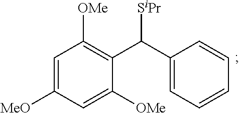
C1([MeO])=CC([OMe])=C(C(C2=CC=CC=C2)[SiPr])C([OMe])=C1
